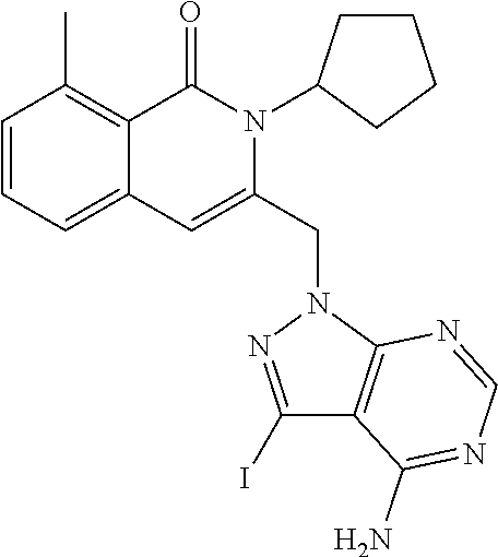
C1=CC=C2C(=C1C)C(=O)N(C1CCCC1)C(CN1C3=C(C(N)=NC=N3)C(I)=N1)=C2
